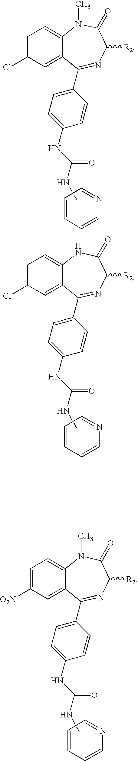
C1=CC=NC=C1.C1=C(Cl)C=C2C(=C1)N(C)C(=O)C([R2])N=C2C1=CC=C(NC(=O)NC)C=C1.C1=CC=NC=C1.C1=C(Cl)C=C2C(=C1)NC(=O)C([R2])N=C2C1=CC=C(NC(=O)NC)C=C1.C1=CC=NC=C1.C1=C([O2N])C=C2C(=C1)N(C)C(=O)C([R2])N=C2C1=CC=C(NC(=O)NC)C=C1
